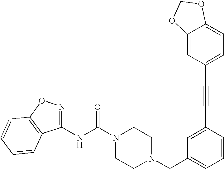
N(C(N1CCN(CC2=CC=CC(C#CC3=CC=C4C(=C3)OCO4)=C2)CC1)=O)C1=NOC2=C1C=CC=C2
